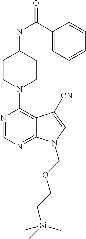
N1=CN=C2C(=C1N1CCC(NC(=O)C3=CC=CC=C3)CC1)C([CN])=CN2COCC[Si](C)(C)C
